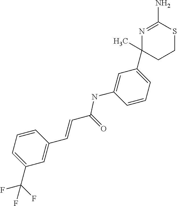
C1CSC(N)=NC1(C)C1=CC=CC(NC(=O)C=CC2=CC(C(F)(F)F)=CC=C2)=C1
